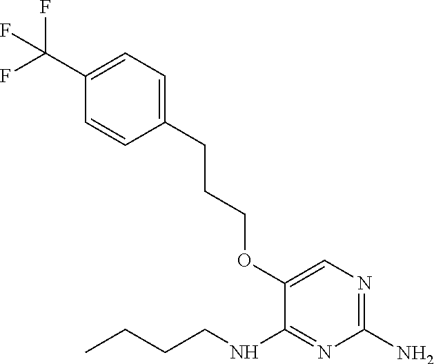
C1(OCCCC2=CC=C(C(F)(F)F)C=C2)=CN=C(N)N=C1NCCCC
